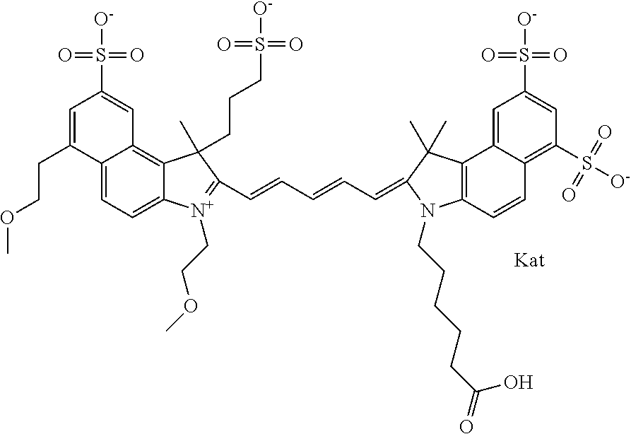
C(=CC=CC=C1C(C)(C)C2=C(C=CC3=C(S(=O)(=O)[O-])C=C(S(=O)(=O)[O-])C=C32)N1CCCCCC(=O)O)C1=[N+](CCOC)C2=CC=C3C(=C2C1(C)CCCS(=O)(=O)[O-])C=C(S(=O)(=O)[O-])C=C3CCOC
